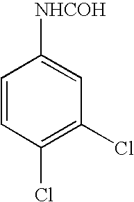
C1=CC(Cl)=C(Cl)C=C1[NHCOH]
